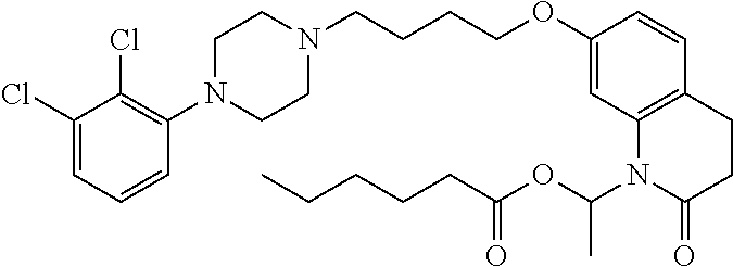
C1(Cl)=CC=CC(N2CCN(CCCCOC3=CC4=C(C=C3)CCC(=O)N4C(OC(=O)CCCCC)C)CC2)=C1Cl
